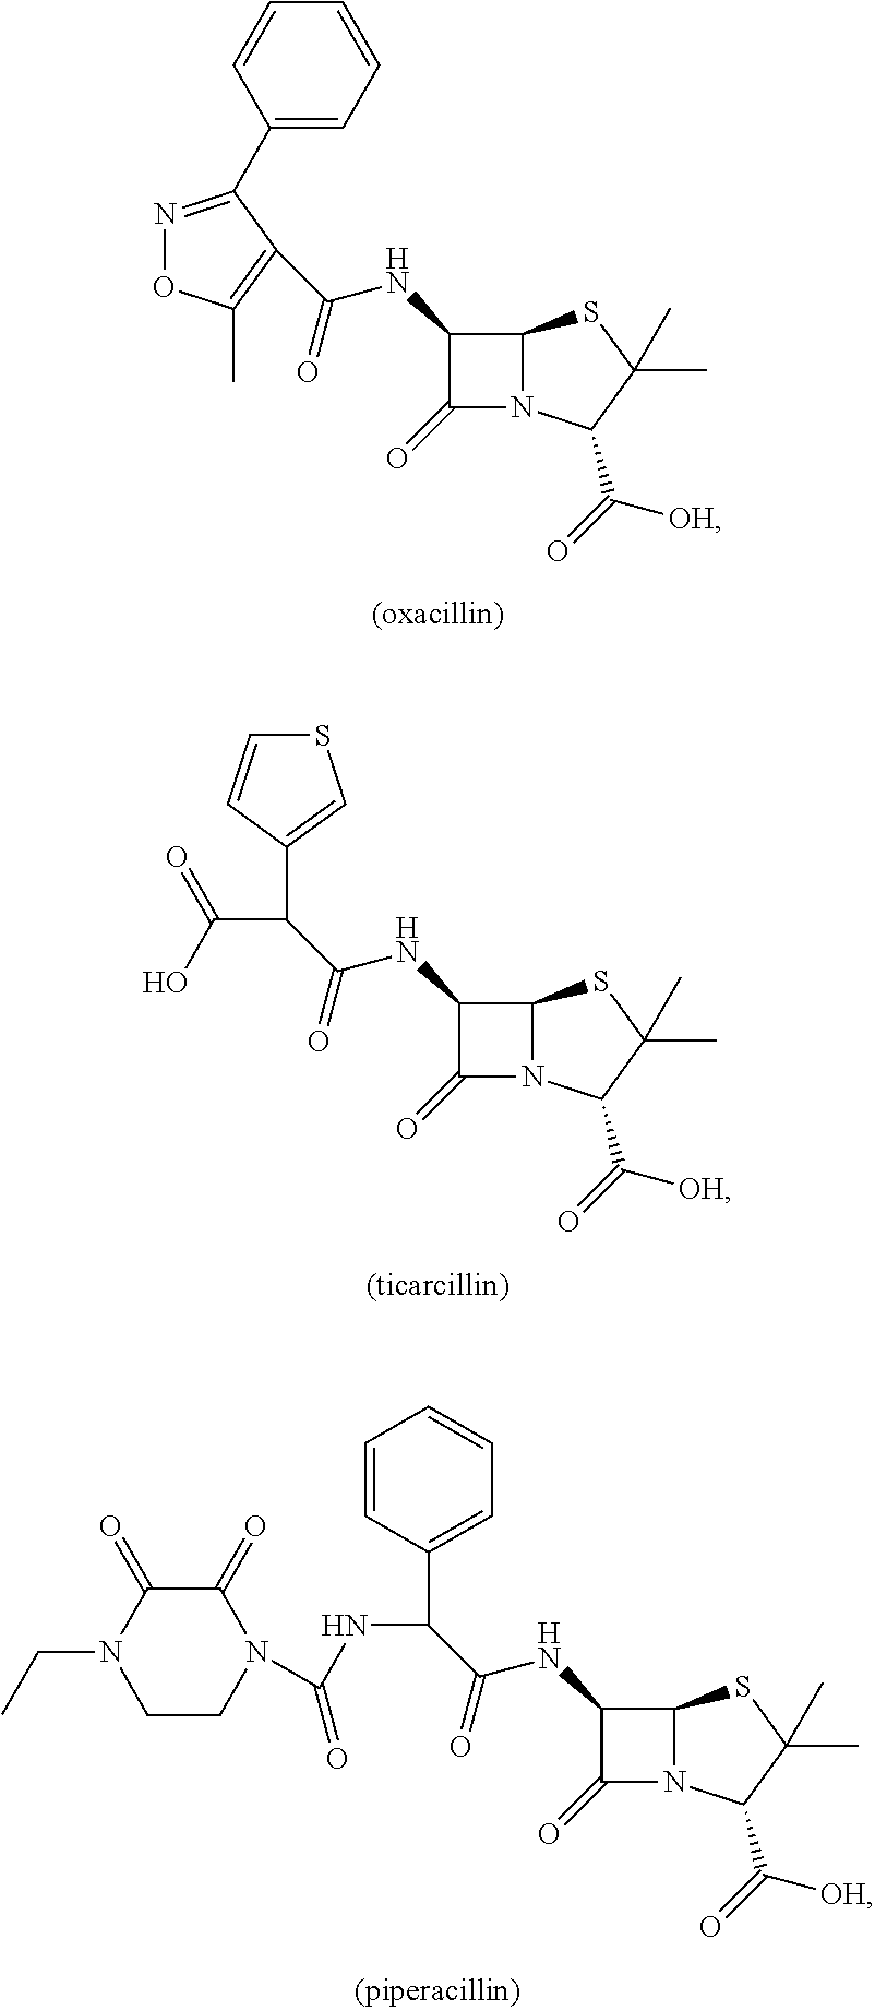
C(C(NC1C(=O)N2C1SC(C)(C)C2C([OH])=O)=O)(C1=CSC=C1)C(=O)O.C(NC1C(=O)N2C1SC(C)(C)C2C([OH])=O)(=O)C1=C(C)ON=C1C1=CC=CC=C1.C(C(NC1C(=O)N2C1SC(C)(C)C2C([OH])=O)=O)(C1=CC=CC=C1)NC(N1C(=O)C(=O)N(CC)CC1)=O
